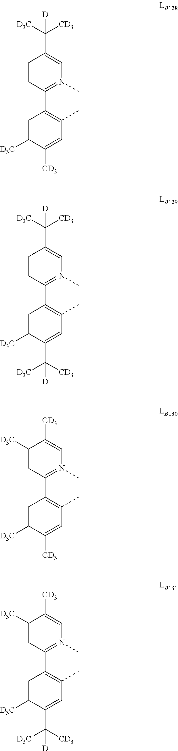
C1=CC(C2=C(C)C=C([CD3])C([D3C])=C2)=N(C)C=C1C([CD3])([D3C])[D].C1=CC(C2=C(C)C=C(C([CD3])([D3C])[D])C([D3C])=C2)=N(C)C=C1C([CD3])([D3C])[D].C1([D3C])=CC(C2=C(C)C=C([CD3])C([D3C])=C2)=N(C)C=C1[CD3].C1([D3C])=CC(C2=C(C)C=C(C([CD3])([D3C])[D])C([D3C])=C2)=N(C)C=C1[CD3]
